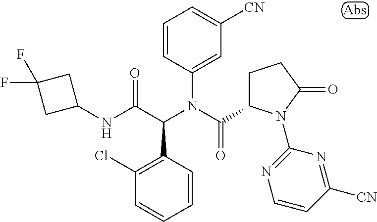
C1(N(C(C2CCC(=O)N2C2=NC=CC([CN])=N2)=O)C(C(NC2CC(F)(F)C2)=O)C2=C(Cl)C=CC=C2)=CC([CN])=CC=C1
